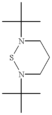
S1N(C(C)(C)C)CCCN1C(C)(C)C
